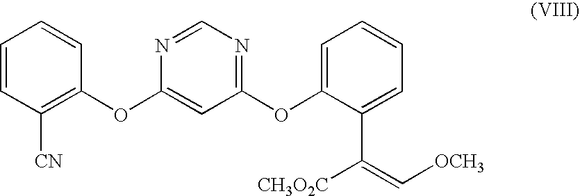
C1=CC([CN])=C(OC2=CC(OC3=CC=CC=C3C(=C[OCH3])[CH3O2C])=NC=N2)C=C1
